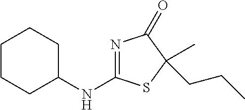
C1CCC(NC2=NC(=O)C(C)(CCC)S2)CC1
